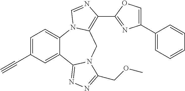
C1=C(C#C)C=C2C(=C1)N1C(=C(C3=NC(C4=CC=CC=C4)=CO3)N=C1)CN1C2=NN=C1COC
